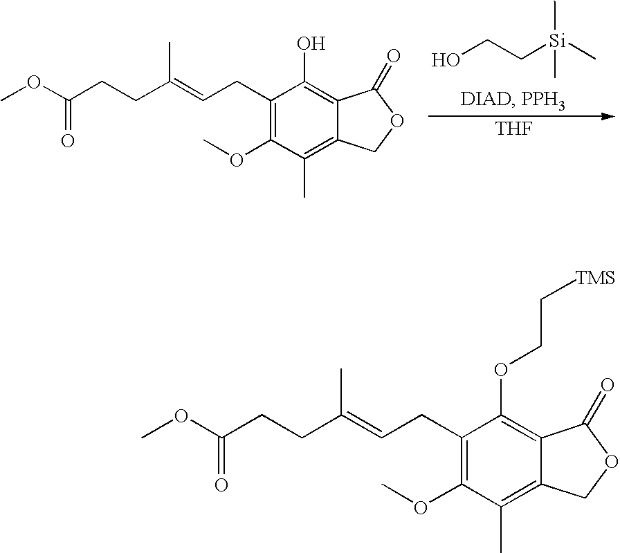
OCC[Si](C)(C)C.[THF].C12=C(C)C(OC)=C(CC=C(CCC(OC)=O)C)C(O)=C1C(=O)OC2.C12=C(C)C(OC)=C(CC=C(CCC(OC)=O)C)C(OCC[TMS])=C1C(=O)OC2
